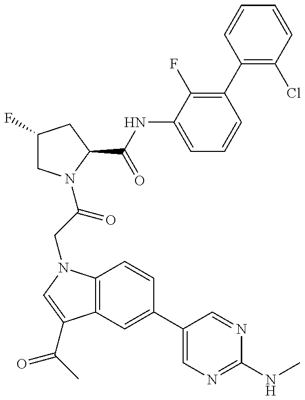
C1(F)CN(C(=O)CN2C3=C(C(C(=O)C)=C2)C=C(C2=CN=C(NC)N=C2)C=C3)C(C(NC2=CC=CC(C3=C(Cl)C=CC=C3)=C2F)=O)C1
